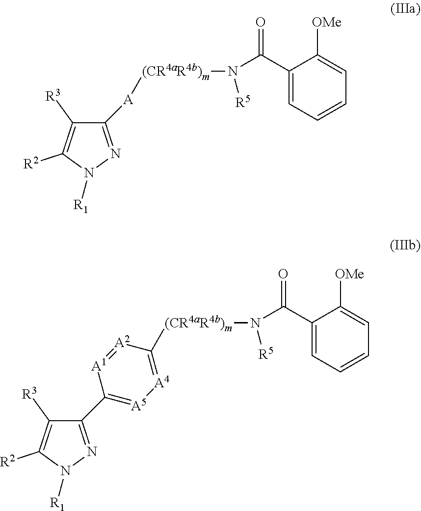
C1(C2=[A5][A4]=C([(CR4aR4b)m]N(C(=O)C3=CC=CC=C3[OMe])[R5])[A2]=[A1]2)=NN([R1])C([R2])=C1[R3].C1([A][(CR4aR4b)m]N(C(=O)C2=CC=CC=C2[OMe])[R5])=NN([R1])C([R2])=C1[R3]
